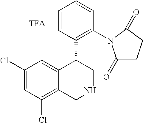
C1(Cl)=CC(Cl)=C2C(=C1)C(C1=C(N3C(=O)CCC3=O)C=CC=C1)CNC2.[TFA]
